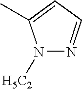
C1=C(C)N([H5C2])N=C1
